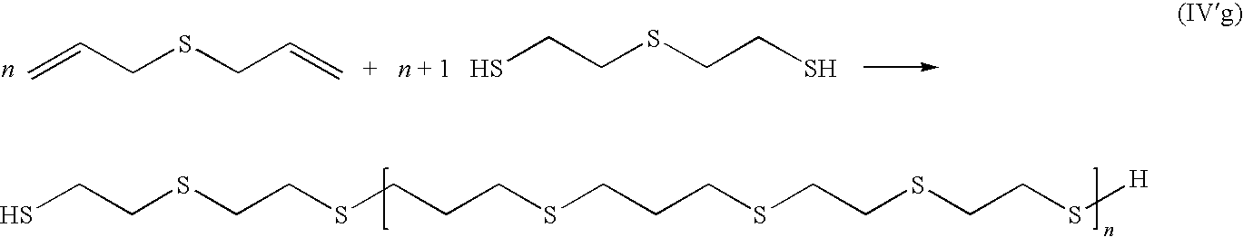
C=CCSCC=C.C(CS)SCCS.SCCSCCSCCCSCCCSCCSCCS[H]
